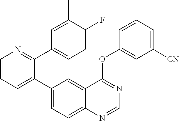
C1=CN=C(C2=CC=C(F)C(C)=C2)C(C2=CC=C3C(=C2)C(OC2=CC([CN])=CC=C2)=NC=N3)=C1
